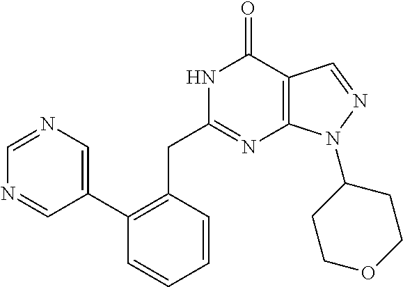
N1C(CC2=C(C3=CN=CN=C3)C=CC=C2)=NC2=C(C1=O)C=NN2C1CCOCC1
